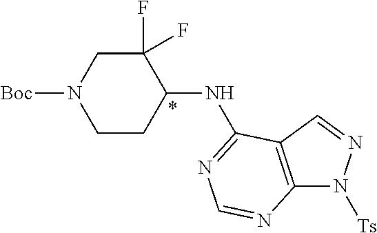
[Boc]N1CCC(NC2=NC=NC3=C2C=NN3[Ts])C(F)(F)C1
